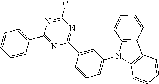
C1=CC=CC(C2=NC(C3=CC(N4C5=C(C6=C4C=CC=C6)C=CC=C5)=CC=C3)=NC(Cl)=N2)=C1
